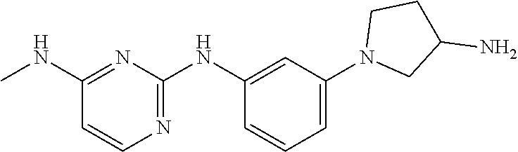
C1(N2CC(N)CC2)=CC=CC(NC2=NC=CC(NC)=N2)=C1
